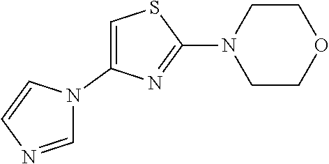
C1=NC=CN1C1=CSC(N2CCOCC2)=N1
